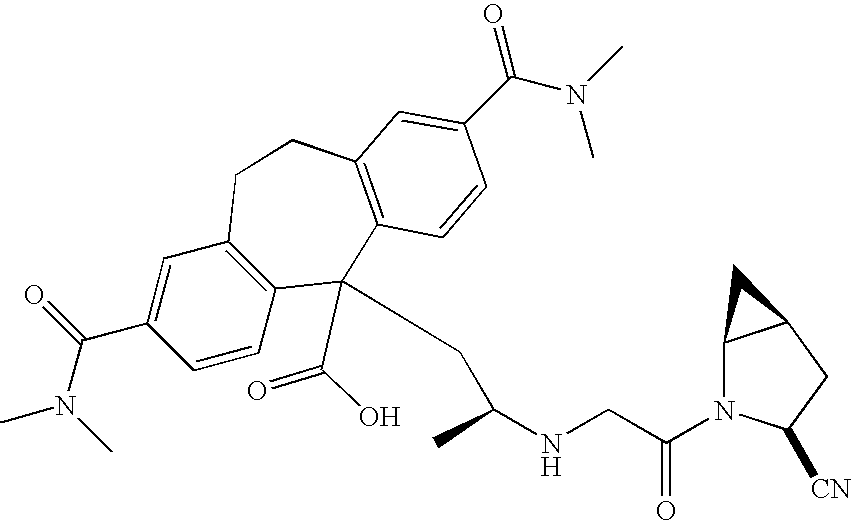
CN(C(C1=CC2=C(C=C1)C(CC(NCC(N1C3C(CC1[CN])C3)=O)C)(C(O)=O)C1=C(CC2)C=C(C(N(C)C)=O)C=C1)=O)C
